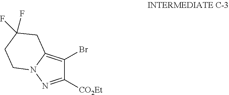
N12C(=C(Br)C([CO2Et])=N1)CC(F)(F)CC2
